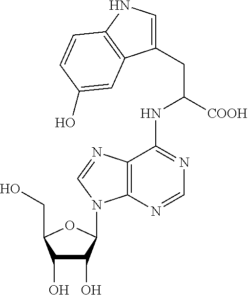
C1(O)C(O)C(N2C3=C(C(NC([COOH])CC4=CNC5=C4C=C(O)C=C5)=NC=N3)N=C2)OC1CO
